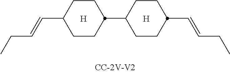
[H].C(C1CCC(C2CCC(C=CCC)CC2)CC1)=CCC.[H]
